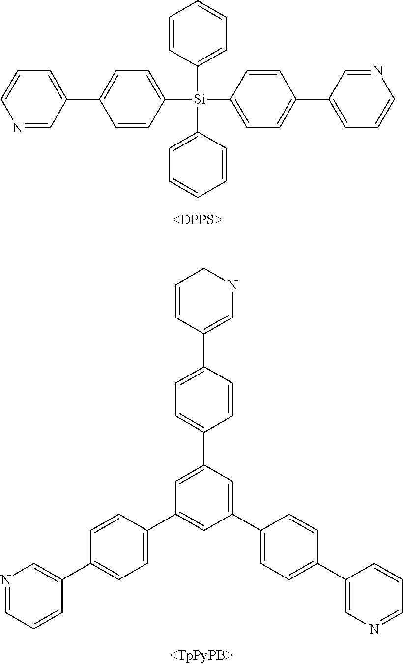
C1=CC([Si](C2=CC=CC=C2)(C2=CC=C(C3=CC=CN=C3)C=C2)C2=CC=C(C3=CC=CN=C3)C=C2)=CC=C1.C1(C2=CC=C(C3=CN=CC=C3)C=C2)=CC(C2=CC=C(C3=CNCC=C3)C=C2)=CC(C2=CC=C(C3=CN=CC=C3)C=C2)=C1
